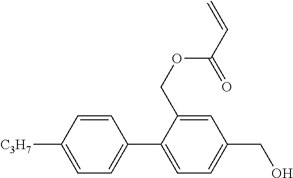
C1=CC([C3H7])=CC=C1C1=CC=C(CO)C=C1COC(C=C)=O
